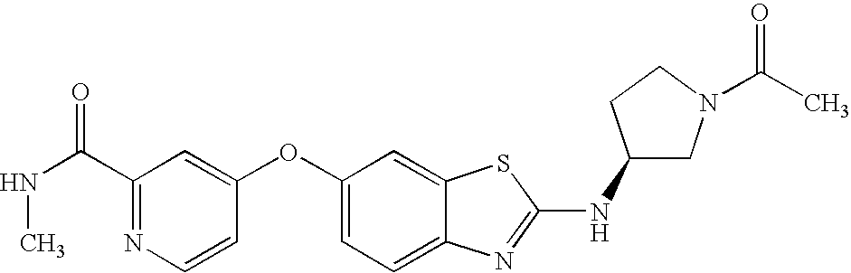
N1=C(C(NC)=O)C=C(OC2=CC=C3C(=C2)SC(NC2CN(C(=O)C)CC2)=N3)C=C1
